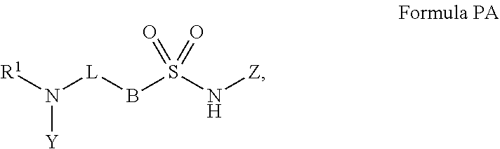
N([L]BS(N[Z])(=O)=O)([R1])[Y]
